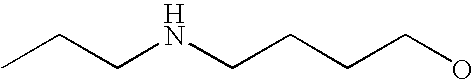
C(CNCCCCO)C
